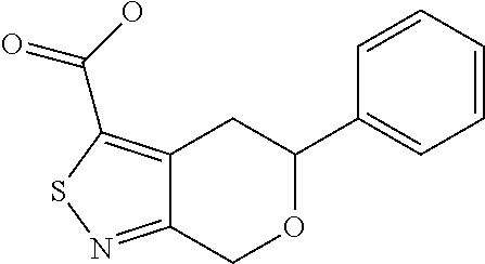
C12=C(C(O)=O)SN=C1COC(C1=CC=CC=C1)C2
